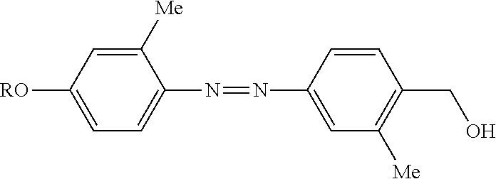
C1([Me])=CC([RO])=CC=C1N=NC1=CC([Me])=C(CO)C=C1
